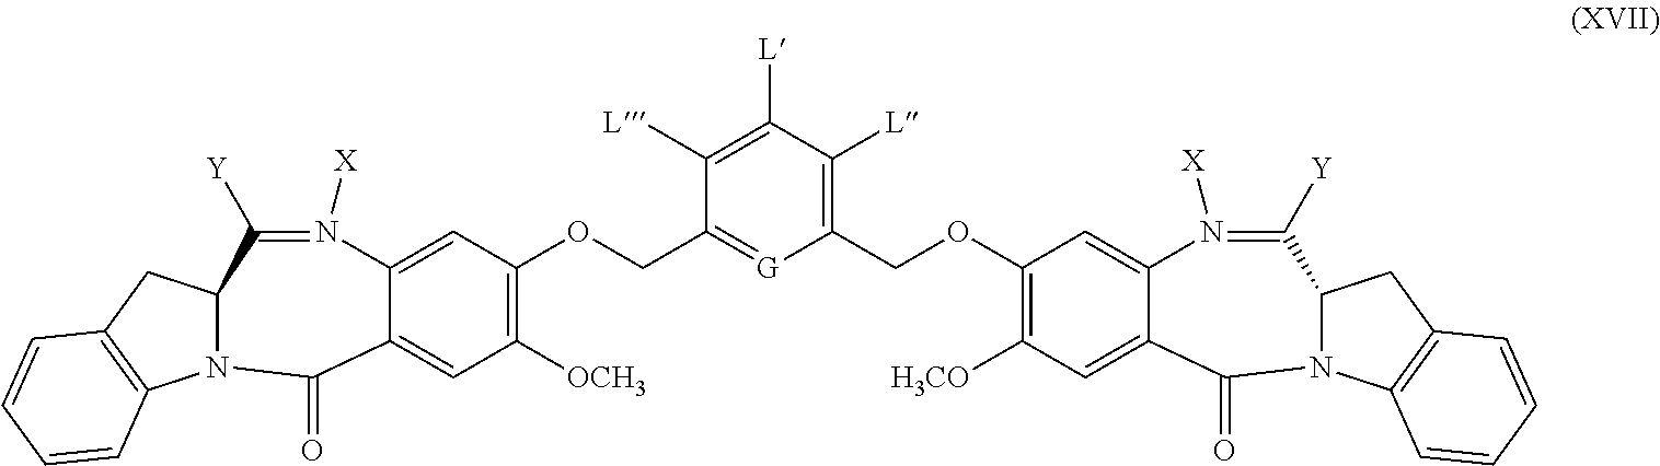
C1=C2C(=CC([OCH3])=C1OCC1=[G]C(COC3=C([H3CO])C=C4C(=C3)N([X])=C([Y])C3N(C5=C(C3)C=CC=C5)C4=O)=C([L])C([L])=C1[L])C(=O)N1C(C([Y])=N2[X])CC2=C1C=CC=C2
